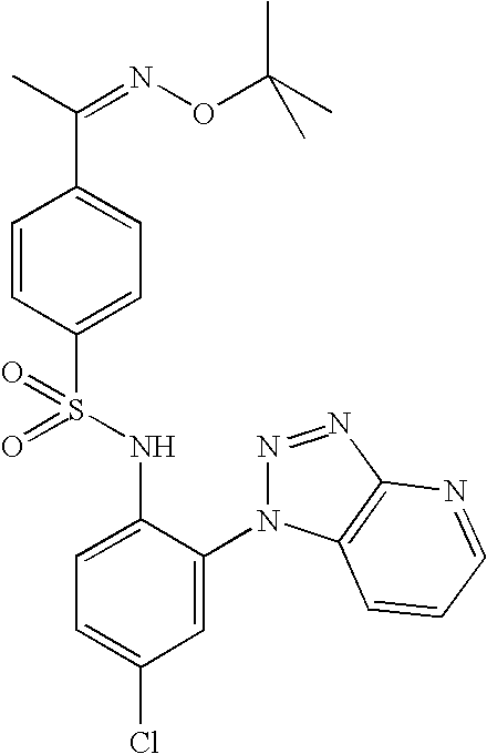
C1=CC(S(=O)(NC2=CC=C(Cl)C=C2N2N=NC3=C2C=CC=N3)=O)=CC=C1C(C)=NOC(C)(C)C
